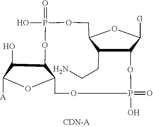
C12COP(=O)(O)OC3C(CCN)C(COP(=O)(O)OC1C(O)C([A])O2)OC3[G]
